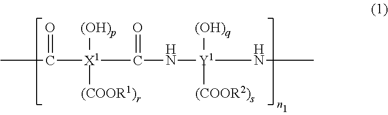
CC(=O)[X1]([(OH)p])([(COOR1)r])C(=O)N[Y1]([(OH)q])([(COOR2)s])NC
